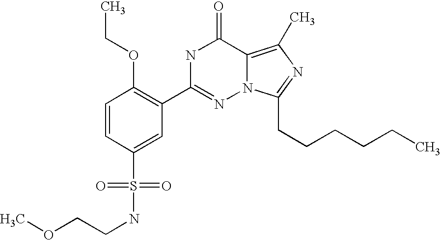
C1=CC(S(NCCOC)(=O)=O)=CC(C2=NN3C(=C(C)N=C3CCCCCC)C(=O)N2)=C1OCC
